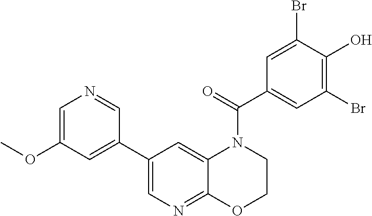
C1(C2=CC(OC)=CN=C2)=CN=C2C(=C1)N(C(C1=CC(Br)=C(O)C(Br)=C1)=O)CCO2
